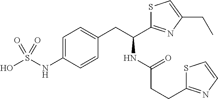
OS(NC1=CC=C(CC(NC(CCC2=NC=CS2)=O)C2=NC(CC)=CS2)C=C1)(=O)=O
